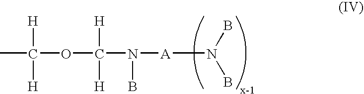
[A](N(B)B)N(C([H])([H])OC(C)([H])[H])B
